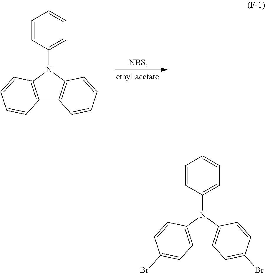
C1=CC(N2C3=C(C4=C2C=CC=C4)C=CC=C3)=CC=C1.C1=CC(N2C3=C(C4=C2C=CC(Br)=C4)C=C(Br)C=C3)=CC=C1
